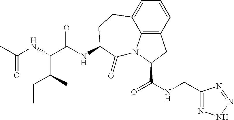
C1=CC2=C3C(=C1)CCC(NC(C(NC(C)=O)C(C)CC)=O)C(=O)N3C(C(NCC1=NNN=N1)=O)C2
